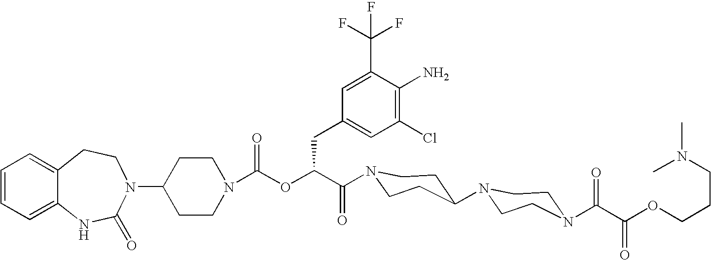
C12=CC=CC=C1NC(=O)N(C1CCN(C(OC(C(=O)N3CCC(N4CCN(C(C(OCCCN(C)C)=O)=O)CC4)CC3)CC3=CC(Cl)=C(N)C(C(F)(F)F)=C3)=O)CC1)CC2
